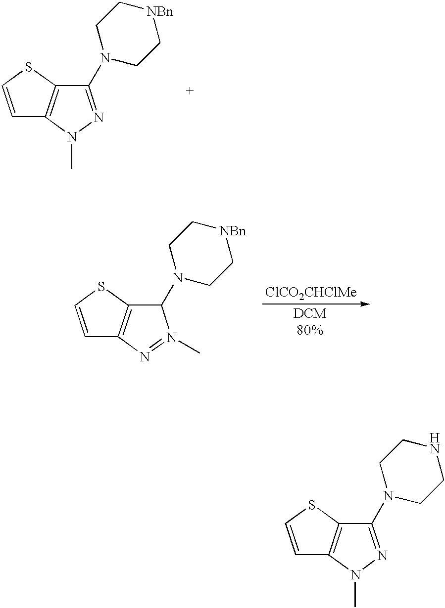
C1=CSC2=C1N(C)N=C2N1CC[NBn]CC1.C1=CSC2=C1N=N(C)C2N1CC[NBn]CC1.C1=CSC2=C1N(C)N=C2N1CCNCC1
